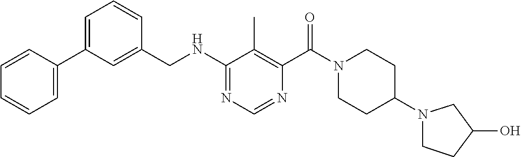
C1(C2=CC=CC=C2)=CC=CC(CNC2=NC=NC(C(N3CCC(N4CCC(O)C4)CC3)=O)=C2C)=C1
